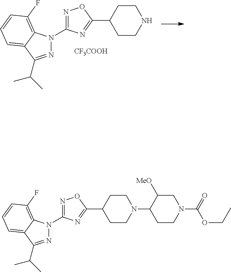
N1=C(C(C)C)C2=CC=CC(F)=C2N1C1=NOC(C2CCN(C3CCN(C(OCC)=O)CC3[MeO])CC2)=N1.N1=C(C(C)C)C2=CC=CC(F)=C2N1C1=NOC(C2CCNCC2)=N1.[CF3COOH]
